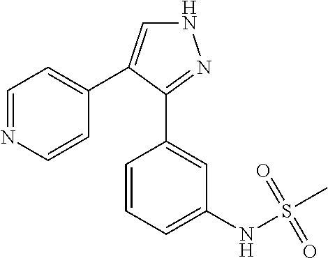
N1C=C(C2=CC=NC=C2)C(C2=CC(NS(=O)(C)=O)=CC=C2)=N1
